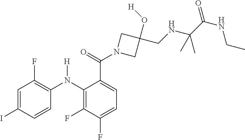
C1=C(I)C=CC(N(C2=C(F)C(F)=CC=C2C(=O)N2CC(O[H])(CNC(C)(C(NCC)=O)C)C2)[H])=C1F
